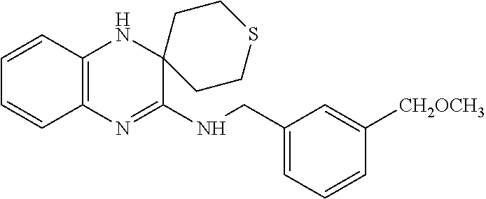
C1=CC2=C(C=C1)N=C(NCC1=CC=CC([CH2OCH3])=C1)C1(N2)CCSCC1
